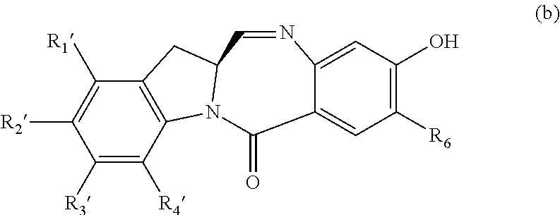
C1([R3])=C([R4])C2=C(C([R1])=C1[R2])CC1N2C(=O)C2=CC([R6])=C(O)C=C2N=C1
